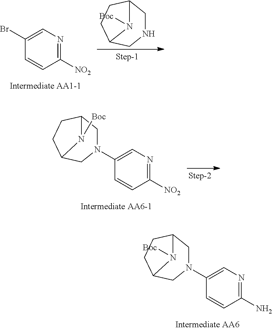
C1([NO2])=NC=C(Br)C=C1.N1CC2CCC(C1)N2[Boc].C1([NO2])=NC=C(N2CC3CCC(C2)N3[Boc])C=C1.C1(N)=NC=C(N2CC3CCC(C2)N3[Boc])C=C1
